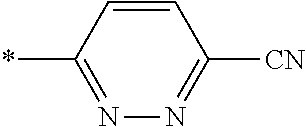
N1=C(*)C=CC([CN])=N1
